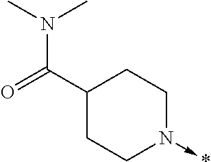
C1(C(=O)N(C)C)CCN(->*)CC1
